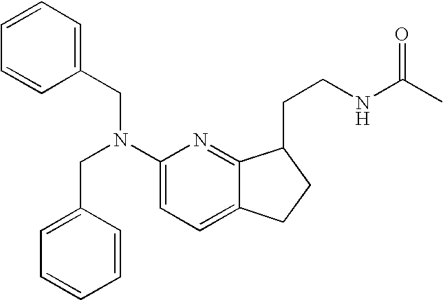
C1(N(CC2=CC=CC=C2)CC2=CC=CC=C2)=CC=C2C(=N1)C(CCNC(C)=O)CC2
